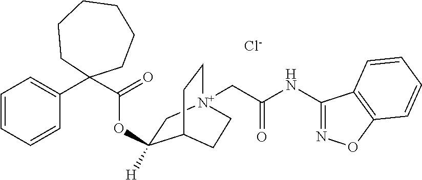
C1=CC=CC(C2(C(=O)OC3([H])C[N+]4(CC(NC5=NOC6=C5C=CC=C6)=O)CCC3CC4)CCCCCC2)=C1.[Cl-]
